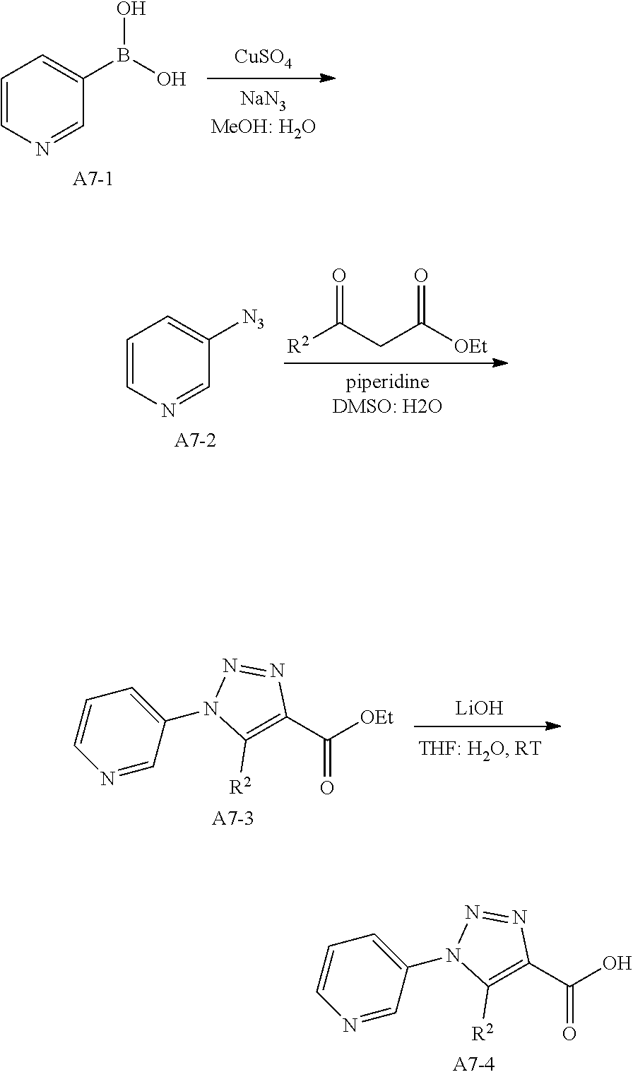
[CuSO4].C1=CN=CC(B(O)O)=C1.[R2]C(=O)CC([OEt])=O.C1=CN=CC([N3])=C1.[LiOH].N1=CC(N2C([R2])=C(C([OEt])=O)N=N2)=CC=C1.N1=CC(N2C([R2])=C(C(O)=O)N=N2)=CC=C1
